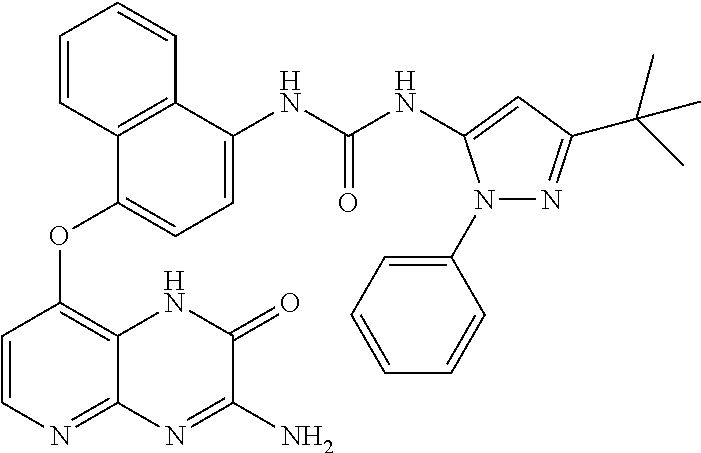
N(C(NC1=CC=C(OC2=C3C(=NC=C2)N=C(N)C(=O)N3)C2=C1C=CC=C2)=O)C1=CC(C(C)(C)C)=NN1C1=CC=CC=C1
